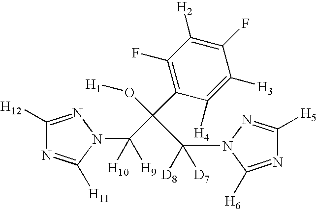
C1([H12])=NN(C([H9])([H10])C(C2=C(F)C([H2])=C(F)C([H3])=C2[H4])(O[H1])C(N2C([H6])=NC([H5])=N2)([D8])[D7])C([H11])=N1
